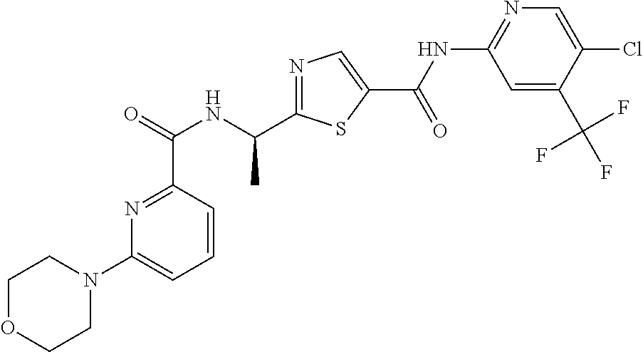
C1=CC(C(=O)NC(C)C2=NC=C(C(NC3=NC=C(Cl)C(C(F)(F)F)=C3)=O)S2)=NC(N2CCOCC2)=C1
